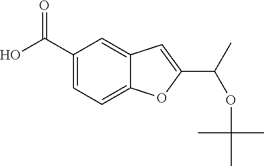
C1=C(C(O)=O)C=C2C(=C1)OC(C(C)OC(C)(C)C)=C2
